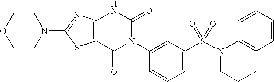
C12=C(C(=O)N(C3=CC(S(N4CCCC5=C4C=CC=C5)(=O)=O)=CC=C3)C(=O)N1)SC(N1CCOCC1)=N2
